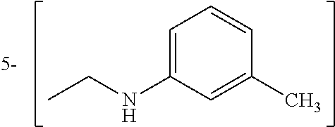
C1=C(NCC)C=C(C)C=C1
